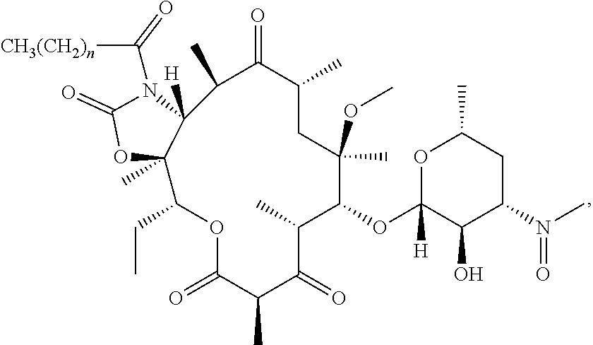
C1(C)C(=O)C(C)CC(OC)(C)C(OC2([H])OC(C)CC(N(=O)C)C2O)C(C)C(=O)C(C)C(=O)OC(CC)C2(C)C1([H])N(C([CH3(CH2)n])=O)C(=O)O2
